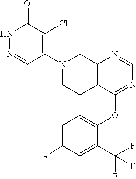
C1=NC2=C(C(OC3=CC=C(F)C=C3C(F)(F)F)=N1)CCN(C1=C(Cl)C(=O)NN=C1)C2
